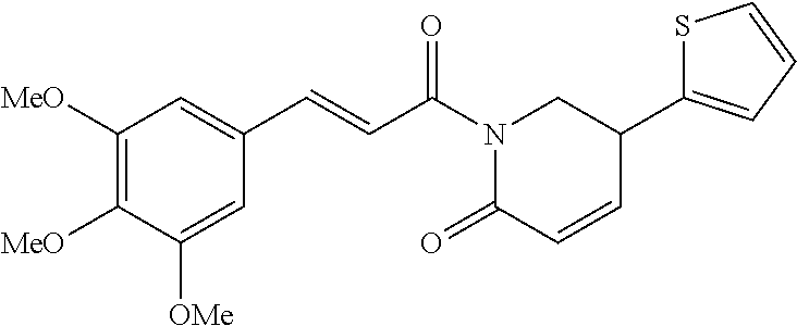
C1([MeO])=C([MeO])C([OMe])=CC(C=CC(N2C(=O)C=CC(C3=CC=CS3)C2)=O)=C1
